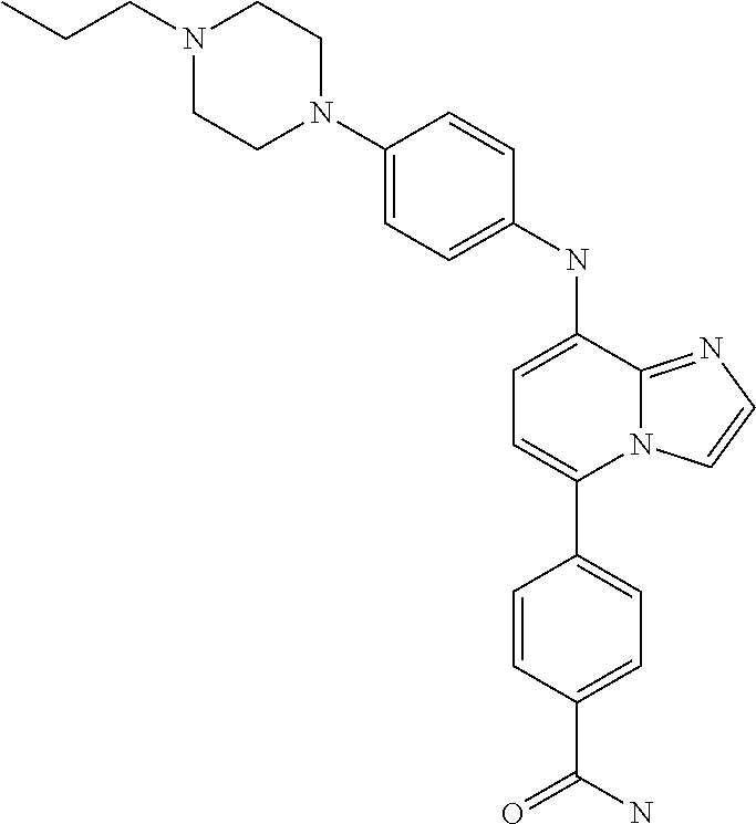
C1(C2=CC=C(NC3=CC=C(N4CCN(CCC)CC4)C=C3)C3=NC=CN23)=CC=C(C(N)=O)C=C1
